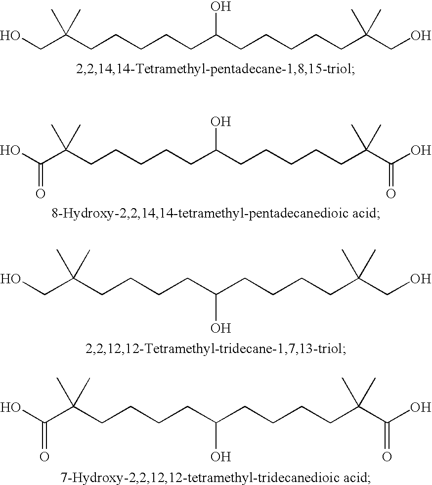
C(C(CCCCCC(CCCCCC(CO)(C)C)O)(C)C)O.C(C(CCCCC(CCCCC(CO)(C)C)O)(C)C)O.C(C(CCCCC(CCCCC(C(O)=O)(C)C)O)(C)C)(O)=O.C(C(CCCCCC(CCCCCC(C(O)=O)(C)C)O)(C)C)(O)=O
